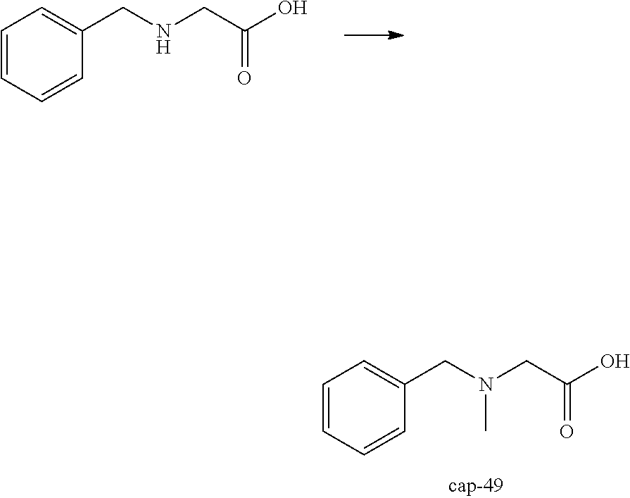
C1=CC=CC(CN(CC(O)=O)C)=C1.C1=CC=CC(CNCC(O)=O)=C1
